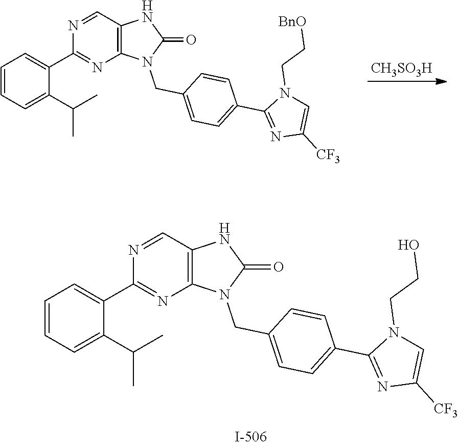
[CH3SO3H].C12=C(C=NC(C3=CC=CC=C3C(C)C)=N1)NC(=O)N2CC1=CC=C(C2=NC([CF3])=CN2CC[BnO])C=C1.C12=C(C=NC(C3=CC=CC=C3C(C)C)=N1)NC(=O)N2CC1=CC=C(C2=NC([CF3])=CN2CCO)C=C1
